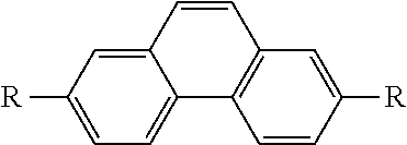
C1=CC2=C(C3=CC=C([R])C=C13)C=CC([R])=C2
